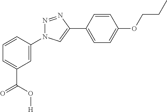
C1=CC(N2N=NC(C3=CC=C(OCCC)C=C3)=C2)=CC(C(=O)O[H])=C1
